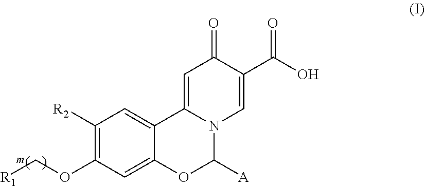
C1=C2N(C=C(C(O)=O)C1=O)C([A])OC1=CC(OC[R1])=C([R2])C=C21
